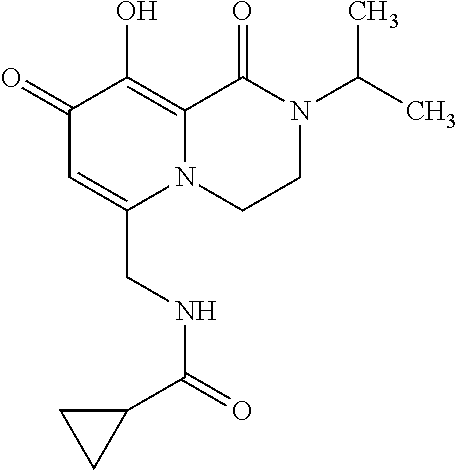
C1(=O)C=C(CNC(C2CC2)=O)N2C(=C1O)C(=O)N(C(C)C)CC2
